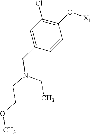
C1=C(CN(CCOC)CC)C=CC(O[X1])=C1Cl
